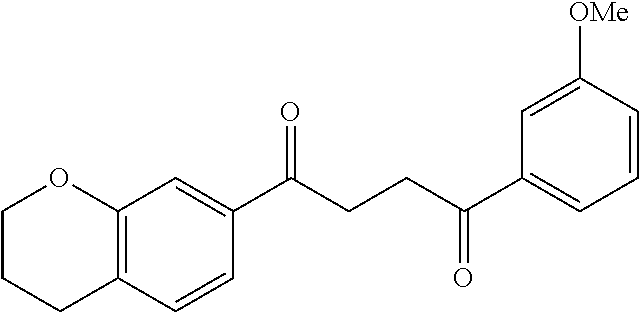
C12=C(C=CC(C(CCC(C3=CC=CC([OMe])=C3)=O)=O)=C1)CCCO2
